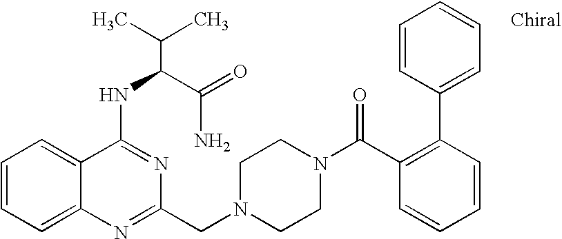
C1=CC=C2C(=C1)C(NC(C(N)=O)C(C)C)=NC(CN1CCN(C(C3=C(C4=CC=CC=C4)C=CC=C3)=O)CC1)=N2
